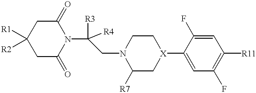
C1C(=O)N(C([R3])(CN2C([R7])C[X](C3=CC(F)=C([R11])C=C3F)CC2)[R4])C(=O)CC1([R1])[R2]
